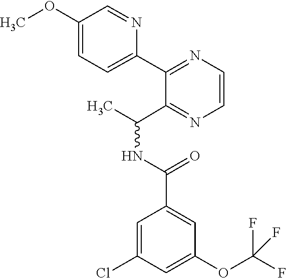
C(NC(C)C1=NC=CN=C1C1=CC=C(OC)C=N1)(C1=CC(OC(F)(F)F)=CC(Cl)=C1)=O
